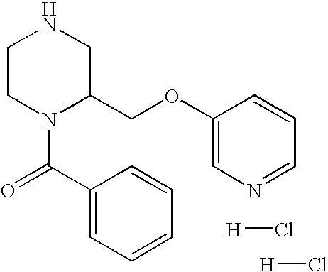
C1CN(C(=O)C2=CC=CC=C2)C(COC2=CN=CC=C2)CN1.[H]Cl.[H]Cl
